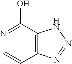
N1=C(O)C2=C(C=C1)N=NN2
